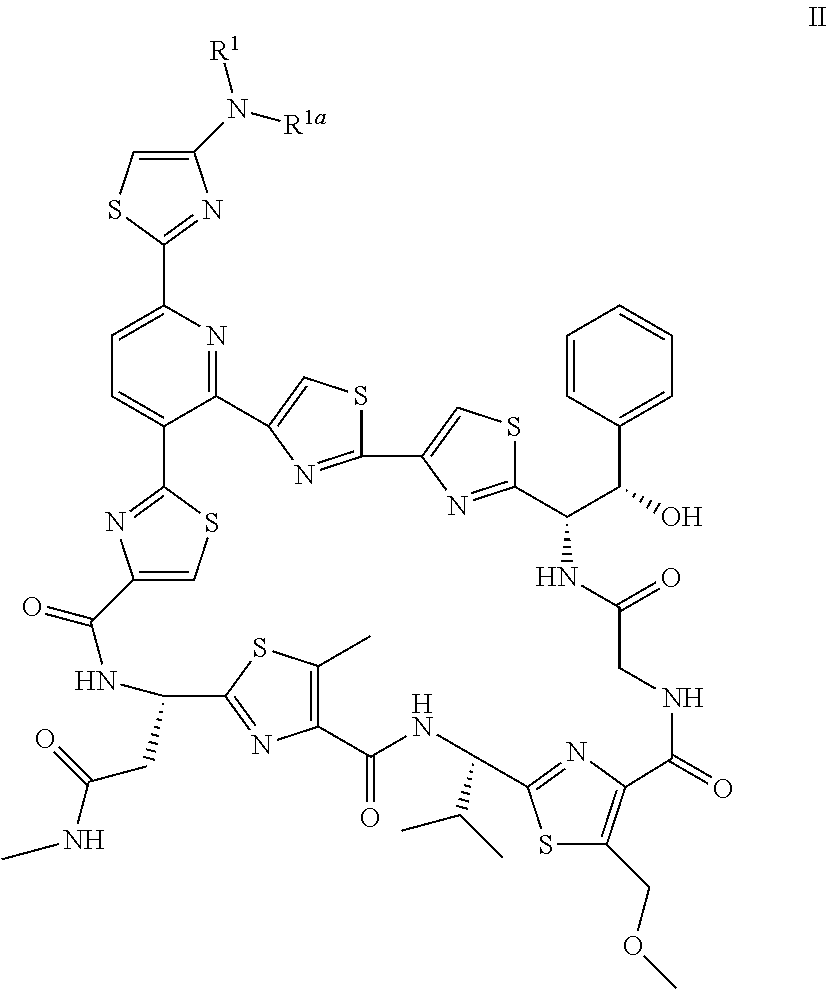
C1(N([R1a])[R1])=CSC(C2=CC=C3C(=N2)C2=CSC(=N2)C2=CSC(=N2)C(C(C2=CC=CC=C2)O)NC(=O)CNC(=O)C2=C(COC)SC(=N2)C(C(C)C)NC(=O)C2=C(C)SC(=N2)C(CC(NC)=O)NC(=O)C2=CSC3=N2)=N1
